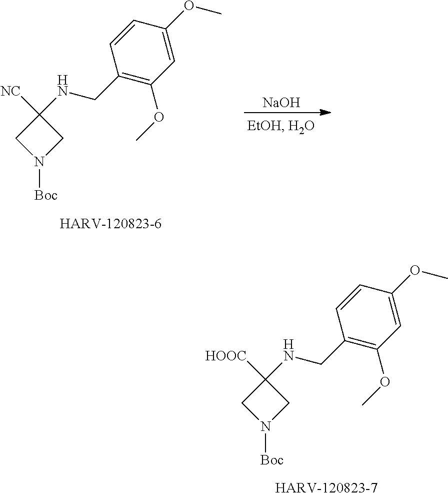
C1(NCC2=C(OC)C=C(OC)C=C2)([NC])CN([Boc])C1.[NaOH].C1(NCC2=C(OC)C=C(OC)C=C2)([HOOC])CN([Boc])C1
